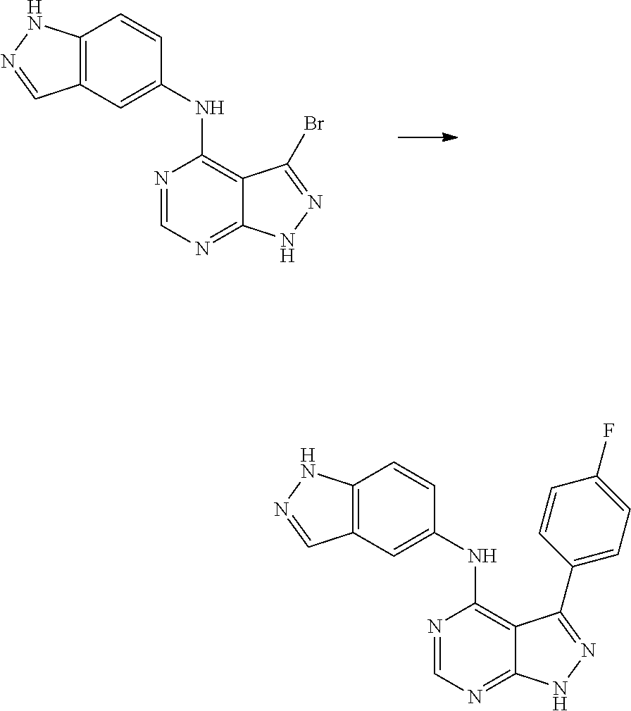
C1(NC2=C3C(=NC=N2)NN=C3Br)=CC2=C(C=C1)NN=C2.C1(NC2=C3C(=NC=N2)NN=C3C2=CC=C(F)C=C2)=CC2=C(C=C1)NN=C2
